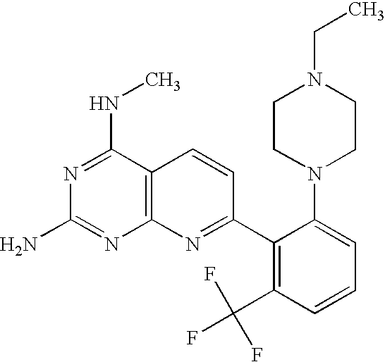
C12=C(C(NC)=NC(N)=N1)C=CC(C1=C(C(F)(F)F)C=CC=C1N1CCN(CC)CC1)=N2
